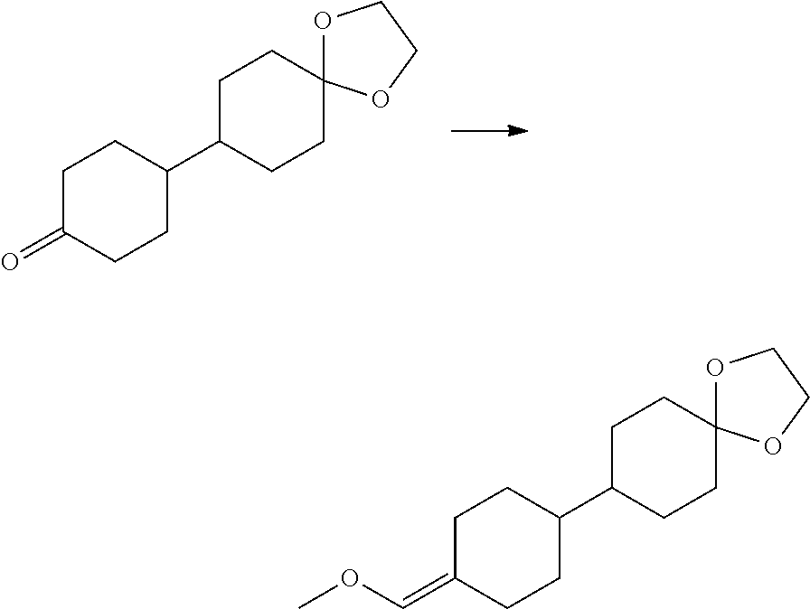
C1C(=O)CCC(C2CCC3(CC2)OCCO3)C1.C1C(=COC)CCC(C2CCC3(CC2)OCCO3)C1
